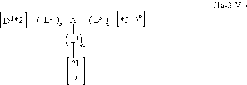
[*2][L2][A]([L3][*3])[L1][*1].[DA].[DB].[DC]
